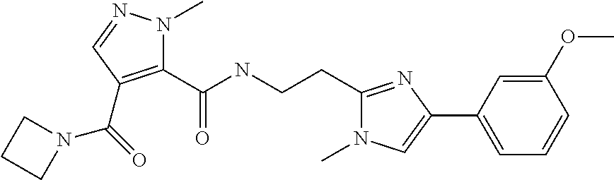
C1(C(NCCC2=NC(C3=CC=CC(OC)=C3)=CN2C)=O)=C(C(=O)N2CCC2)C=NN1C
